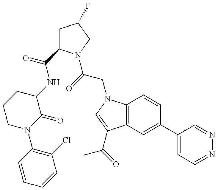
C1=CC(N2C(=O)C(NC(=O)C3CC(F)CN3C(CN3C4=C(C(C(C)=O)=C3)C=C(C3=CC=NN=C3)C=C4)=O)CCC2)=C(Cl)C=C1
